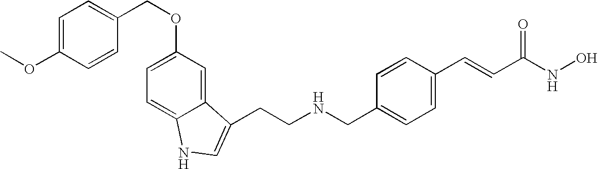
C1(CNCCC2=CNC3=CC=C(OCC4=CC=C(OC)C=C4)C=C32)=CC=C(C=CC(NO)=O)C=C1
